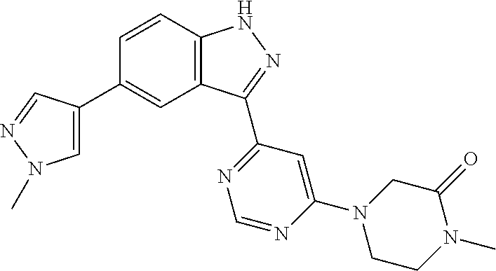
C1=C(C2=CC3=C(C=C2)NN=C3C2=NC=NC(N3CCN(C)C(=O)C3)=C2)C=NN1C
